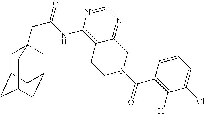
C1C2CC3CC(CC1(CC(=O)NC1=C4C(=NC=N1)CN(C(=O)C1=C(Cl)C(Cl)=CC=C1)CC4)C3)C2
